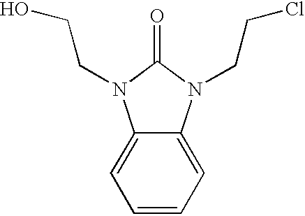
C1=CC=C2C(=C1)N(CCO)C(=O)N2CCCl
